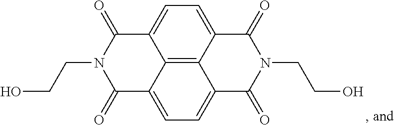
OCCN1C(=O)C2=CC=C3C4=C2C(=CC=C4C(=O)N(CCO)C3=O)C1=O
